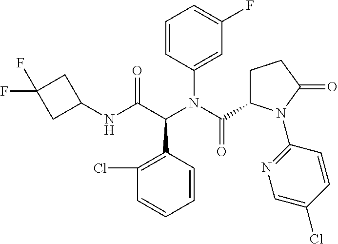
C1=CC(C(C(NC2CC(F)(F)C2)=O)N(C(C2CCC(=O)N2C2=NC=C(Cl)C=C2)=O)C2=CC(F)=CC=C2)=C(Cl)C=C1
